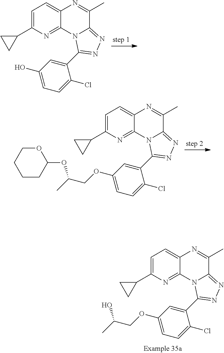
C1=C(C2CC2)N=C2C(=C1)N=C(C)C1=NN=C(C3=CC(O)=CC=C3Cl)N21.C1=C(C2CC2)N=C2C(=C1)N=C(C)C1=NN=C(C3=CC(OCC(C)OC4OCCCC4)=CC=C3Cl)N21.C1=C(C2CC2)N=C2C(=C1)N=C(C)C1=NN=C(C3=CC(OCC(C)O)=CC=C3Cl)N21
